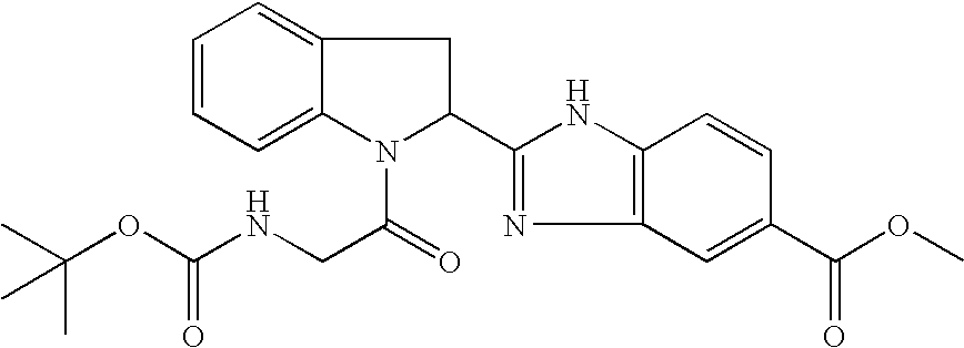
C1=CC=C2C(=C1)CC(C1=NC3=C(N1)C=CC(C(OC)=O)=C3)N2C(=O)CNC(OC(C)(C)C)=O
